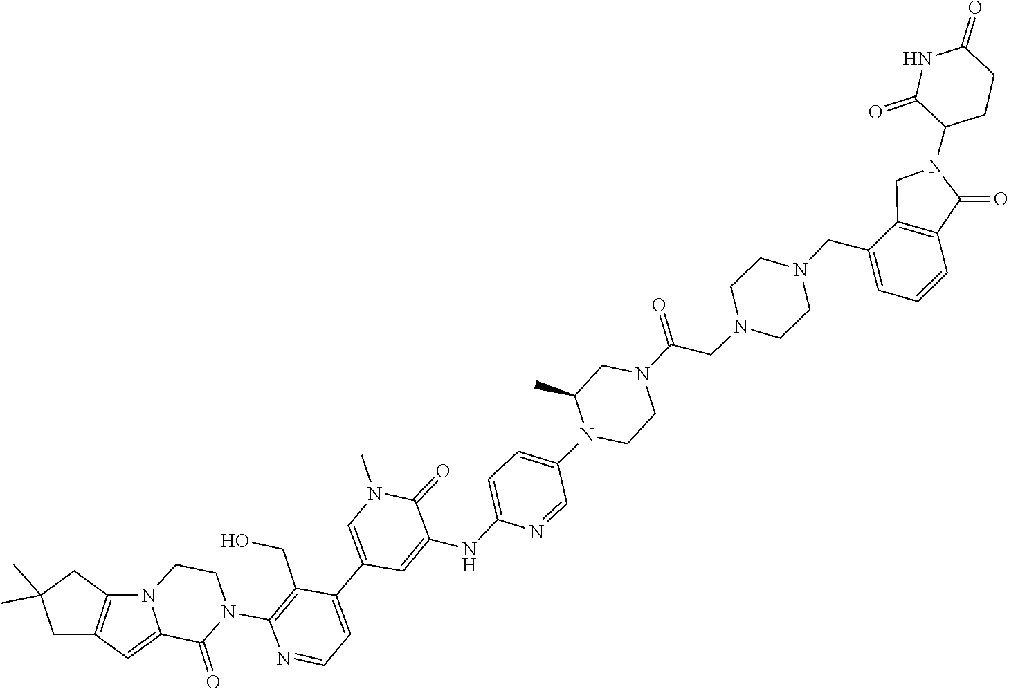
C1=C(N2CCN(C(=O)CN3CCN(CC4=CC=CC5=C4CN(C4C(=O)NC(=O)CC4)C5=O)CC3)CC2C)C=NC(NC2=CC(C3=CC=NC(N4CCN5C(=CC6=C5CC(C)(C)C6)C4=O)=C3CO)=CN(C)C2=O)=C1
